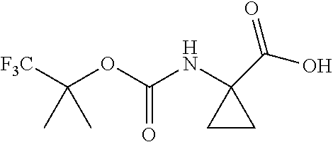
[F3C]C(OC(=O)NC1(C(O)=O)CC1)(C)C
